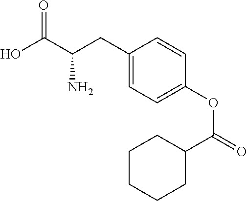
C1=CC(OC(C2CCCCC2)=O)=CC=C1CC(C(O)=O)N
